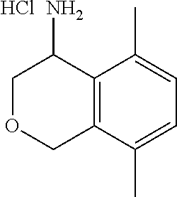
C1OCC2=C(C1N)C(C)=CC=C2C.Cl
